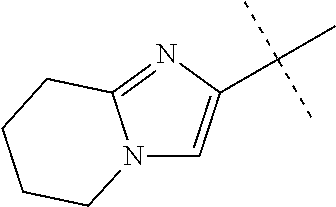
N12C=C(C(C)(C)C)N=C1CCCC2
